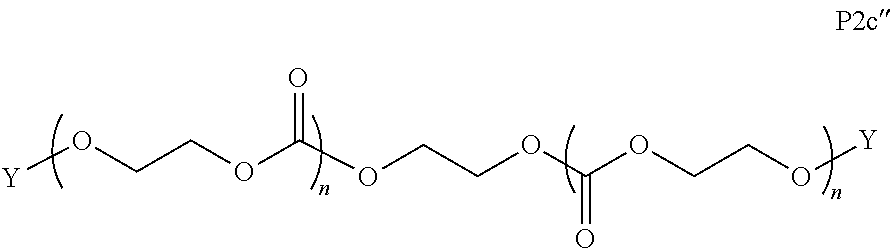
[Y]OCCOC(OCCOC(=O)OCCO[Y])=O
